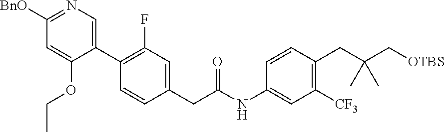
C1(C2=CN=C([BnO])C=C2OCC)=C(F)C=C(CC(NC2=CC([CF3])=C(CC(C[OTBS])(C)C)C=C2)=O)C=C1
